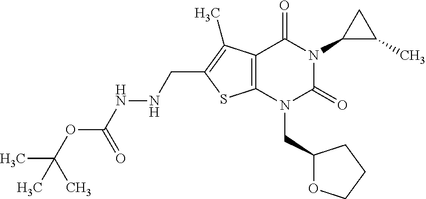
C12=C(N(CC3OCCC3)C(=O)N(C3C(C)C3)C1=O)SC(CNNC(OC(C)(C)C)=O)=C2C
